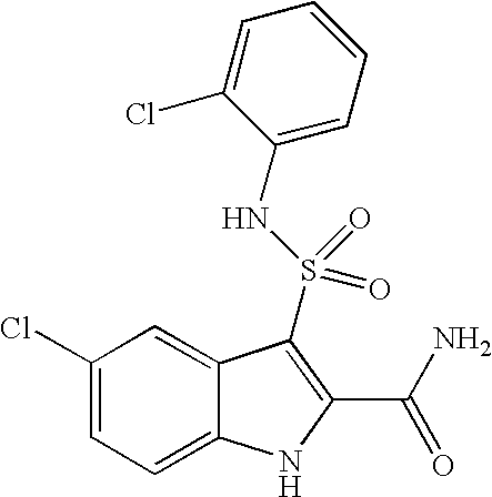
C1(Cl)=CC=C2C(=C1)C(S(NC1=CC=CC=C1Cl)(=O)=O)=C(C(N)=O)N2
